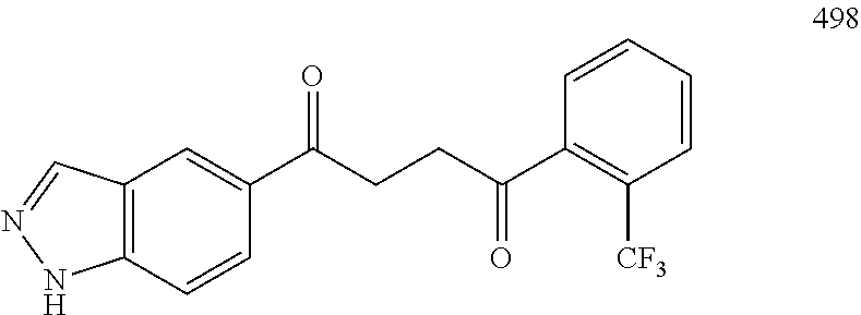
C1(C(CCC(C2=C([CF3])C=CC=C2)=O)=O)=CC2=C(C=C1)NN=C2
